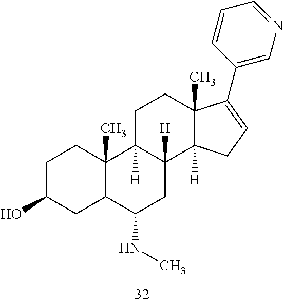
C1C(O)CC2C(C)(C1)C1([H])C([H])(C3([H])C(C)(CC1)C(C1=CN=CC=C1)=CC3)CC2NC
